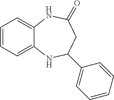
C12=CC=CC=C1NC(C1=CC=CC=C1)CC(=O)N2
